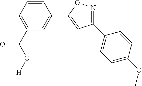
C1(C2=CC=C(OC)C=C2)=NOC(C2=CC(C(=O)O[H])=CC=C2)=C1
